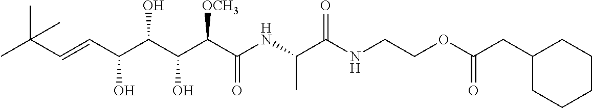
CC(C=CC(C(C(C(C(NC(C(NCCOC(CC1CCCCC1)=O)=O)C)=O)[OCH3])O)O)O)(C)C
